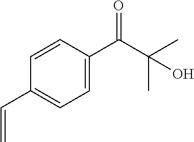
C1=CC(C(C(C)(C)O)=O)=CC=C1C=C
